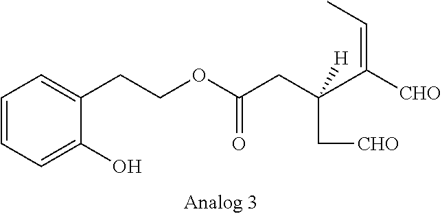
C1=CC=C(O)C(CCOC(CC(C[CHO])(C([CHO])=CC)[H])=O)=C1
